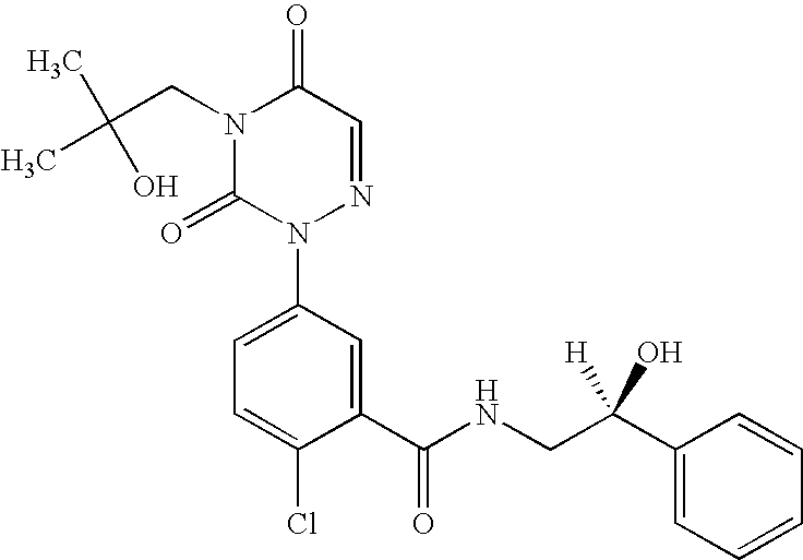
N1(CC(C)(O)C)C(=O)N(C2=CC=C(Cl)C(C(=O)NCC(C3=CC=CC=C3)(O)[H])=C2)N=CC1=O
